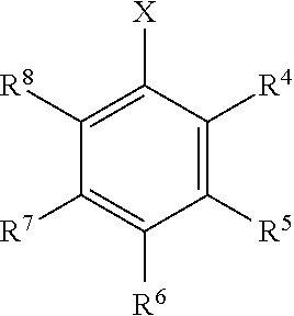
C1([R5])=C([R4])C([X])=C([R8])C([R7])=C1[R6]
